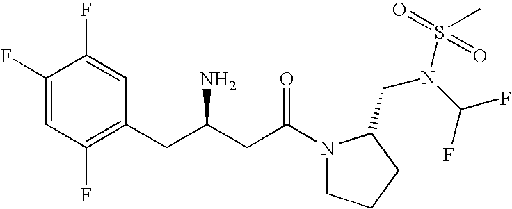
C1(F)=CC(F)=C(CC(CC(=O)N2CCCC2CN(S(=O)(C)=O)C(F)F)N)C=C1F
